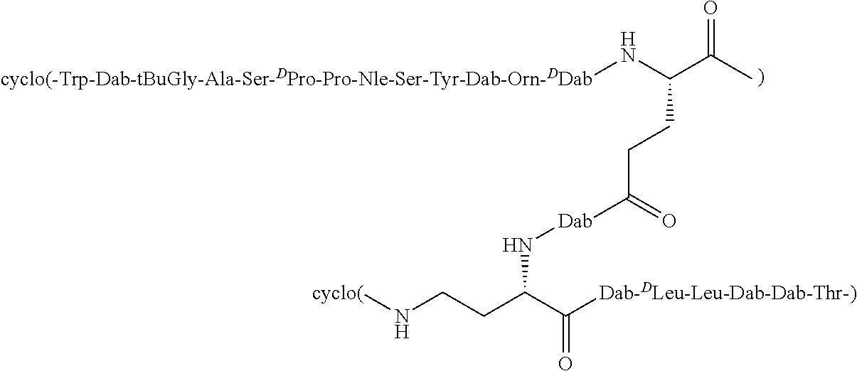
[cyclo(]NCCC(C([Dab-DLeu-Leu-Dab-Dab-Thr-)])=O)N[Dab]C(CCC(C(C)=O)N[cyclo(-Trp-Dab-tBuGly-Ala-Ser-DPro-Pro-Nle-Ser-Tyr-Dab-Orn-DDab])=O
